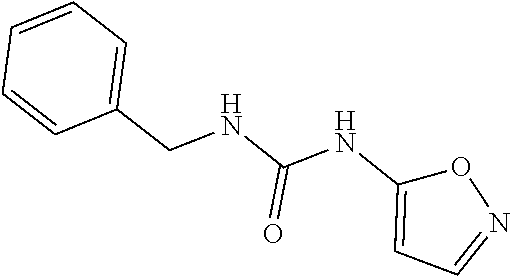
C(NC(NC1=CC=NO1)=O)C1=CC=CC=C1
